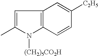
C1=C(C)N([(CH2)5CO2H])C2=C1C=C([C2H5])C=C2
